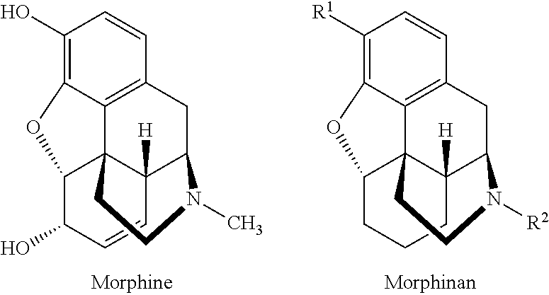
C1(O)=C2C3=C(C=C1)CC1C4([H])C3(C(C(O)C=C4)O2)CCN1C.C1([R1])=C2C3=C(C=C1)CC1C4([H])C3(C(CCC4)O2)CCN1[R2]
